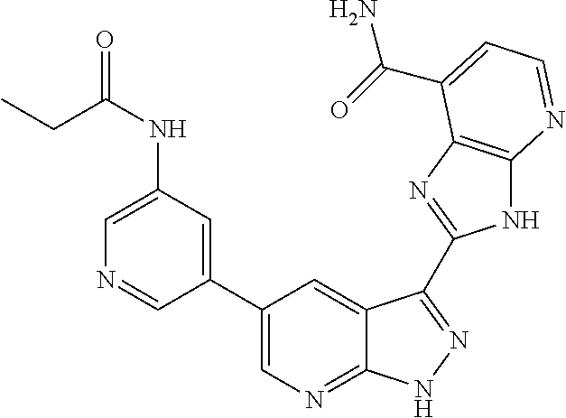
C1(C2=CN=C3C(=C2)C(C2=NC4=C(N2)N=CC=C4C(N)=O)=NN3)=CC(NC(CC)=O)=CN=C1
